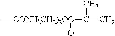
C[CONH(CH2)2OC](C(C)=C)=O
